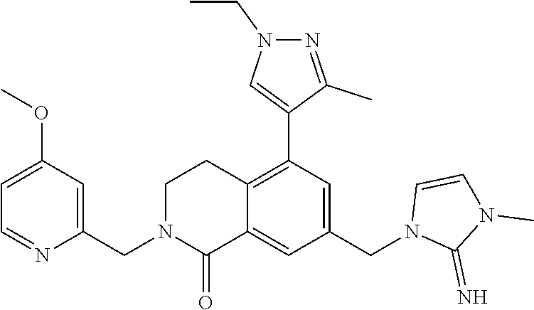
C1(OC)=CC=NC(CN2C(=O)C3=CC(CN4C(=N)N(C)C=C4)=CC(C4=CN(CC)N=C4C)=C3CC2)=C1
